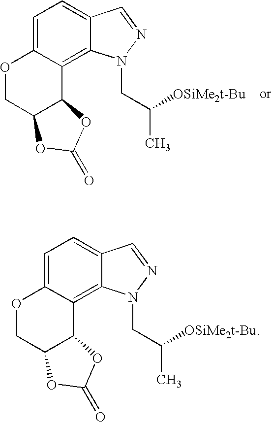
C1=C2C(=C3C(=C1)C=NN3CC(C)[OSiMe2t-Bu])C1C(CO2)OC(=O)O1.C1=C2C(=C3C(=C1)C=NN3CC(C)[OSiMe2t-Bu])C1C(CO2)OC(=O)O1
